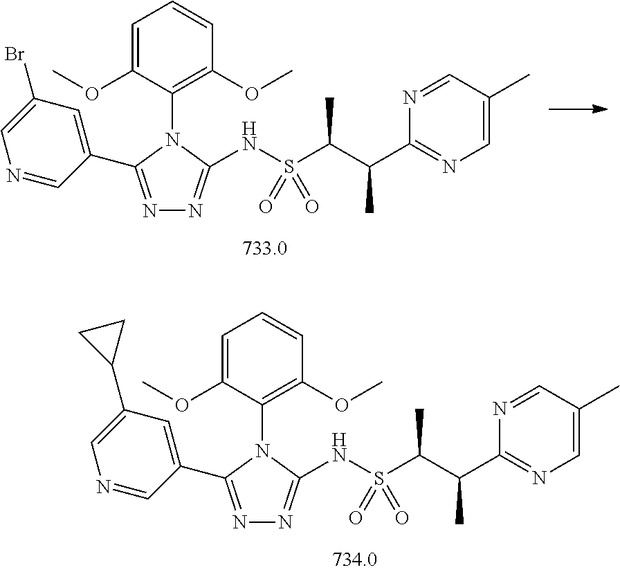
N1=C(C2=CC(C3CC3)=CN=C2)N(C2=C(OC)C=CC=C2OC)C(NS(C(C(C2=NC=C(C)C=N2)C)C)(=O)=O)=N1.N1=C(C2=CC(Br)=CN=C2)N(C2=C(OC)C=CC=C2OC)C(NS(C(C(C2=NC=C(C)C=N2)C)C)(=O)=O)=N1
